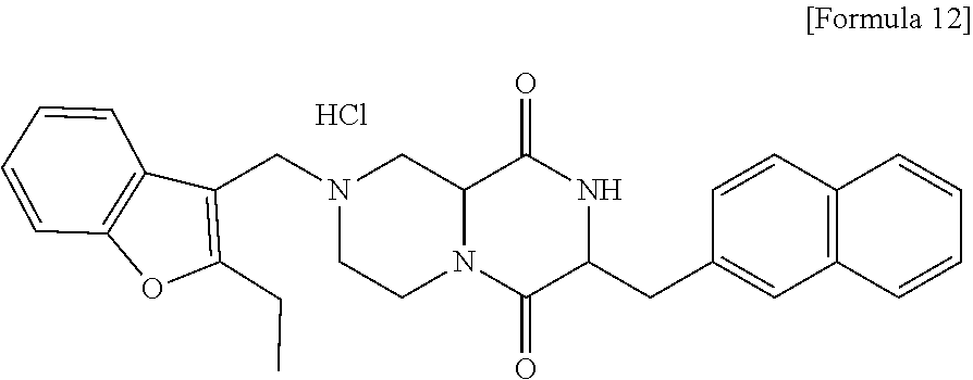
C12=C(C(CN3CCN4C(C3)C(=O)NC(CC3=CC5=C(C=C3)C=CC=C5)C4=O)=C(CC)O1)C=CC=C2.Cl
